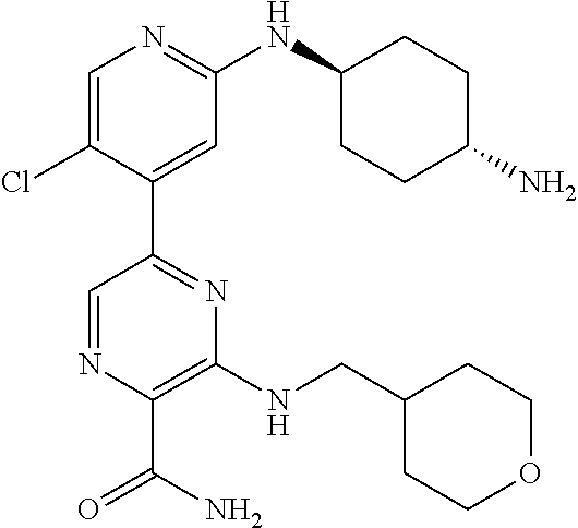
C1(NCC2CCOCC2)=C(C(N)=O)N=CC(C2=CC(NC3CCC(N)CC3)=NC=C2Cl)=N1
